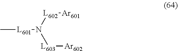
C[L601]N([L602][Ar601])[L603][Ar602]
